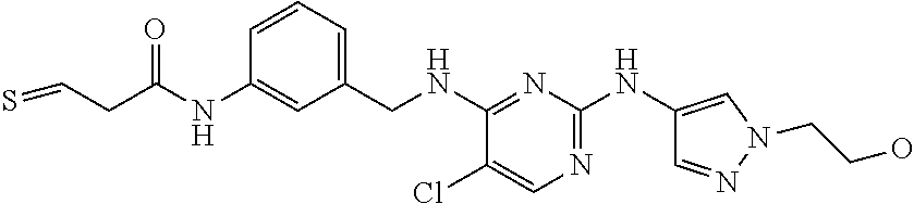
C1(CNC2=NC(NC3=CN(CCO)N=C3)=NC=C2Cl)=CC=CC(NC(CC=S)=O)=C1
